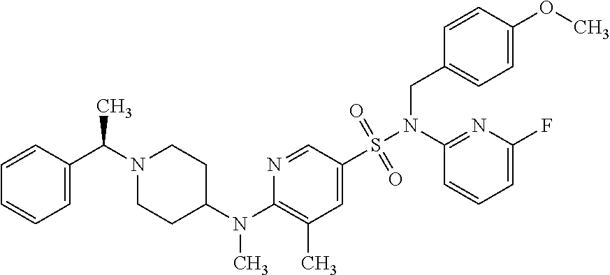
N1(C(C2=CC=CC=C2)C)CCC(N(C2=C(C)C=C(S(N(C3=NC(F)=CC=C3)CC3=CC=C(OC)C=C3)(=O)=O)C=N2)C)CC1
